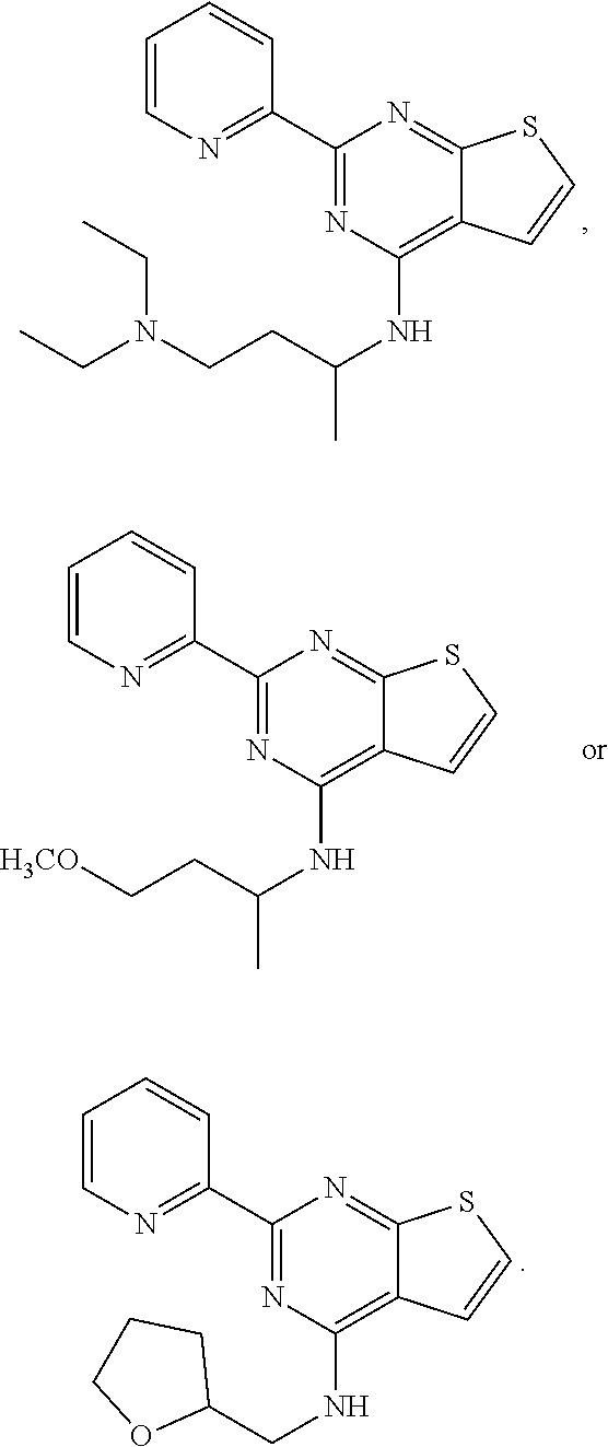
C1=CN=C(C2=NC(NC(CCN(CC)CC)C)=C3C(=N2)SC=C3)C=C1.C1=CN=C(C2=NC(NC(CC[H3CO])C)=C3C(=N2)SC=C3)C=C1.C1=CN=C(C2=NC(NCC3CCCO3)=C3C(=N2)SC=C3)C=C1
